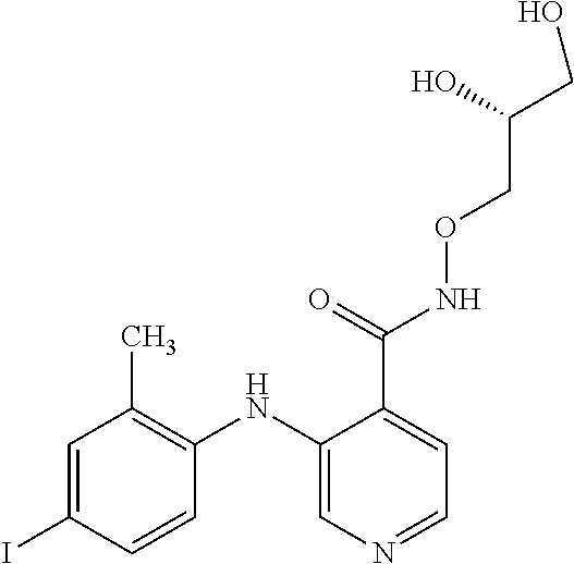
C1=C(I)C=CC(NC2=CN=CC=C2C(NOCC(CO)O)=O)=C1C
